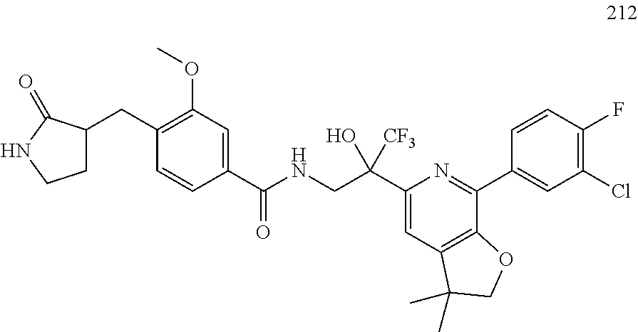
C1(C(NCC(C2=CC3=C(C(C4=CC(Cl)=C(F)C=C4)=N2)OCC3(C)C)(O)[CF3])=O)=CC(OC)=C(CC2CCNC2=O)C=C1
